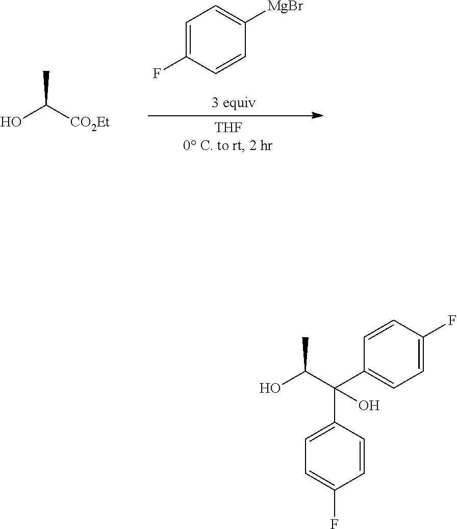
C1=C(F)C=CC([MgBr])=C1.[CO2Et]C(C)O.C1=CC(C(C(C)O)(C2=CC=C(F)C=C2)O)=CC=C1F
